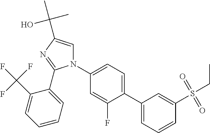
C1(C2=CC=CC(S(CC)(=O)=O)=C2)=CC=C(N2C=C(C(C)(O)C)N=C2C2=CC=CC=C2C(F)(F)F)C=C1F
